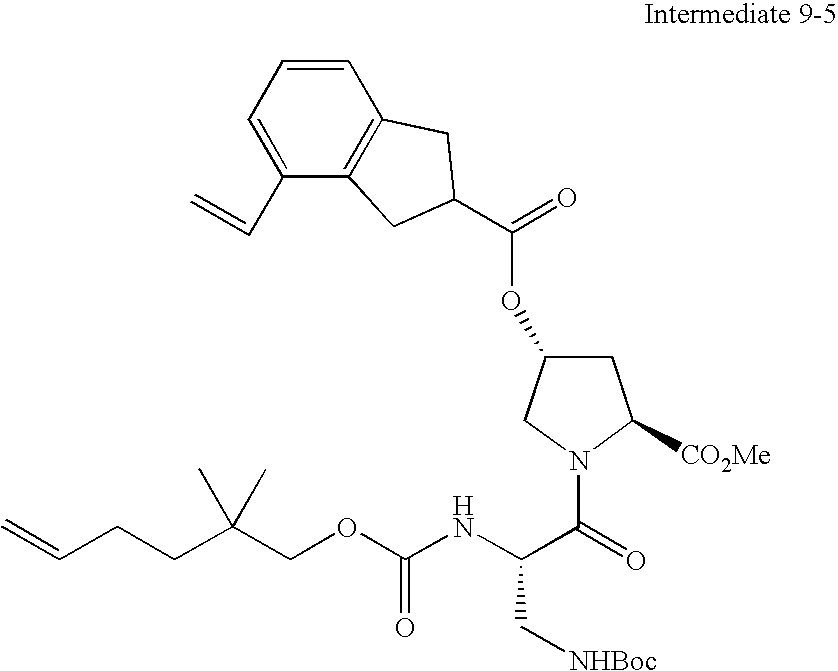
C1=CC=C(C=C)C2=C1CC(C(=O)OC1CC([CO2Me])N(C(=O)C(NC(OCC(CCC=C)(C)C)=O)C[NHBoc])C1)C2
